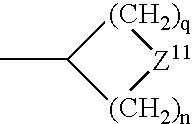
[(CH2)n]1[Z11][(CH2)q]C1C
